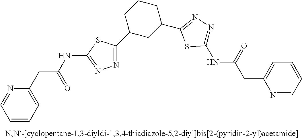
N1=C(C2CCCC(C3=NN=C(NC(CC4=CC=CC=N4)=O)S3)C2)SC(NC(CC2=CC=CC=N2)=O)=N1
